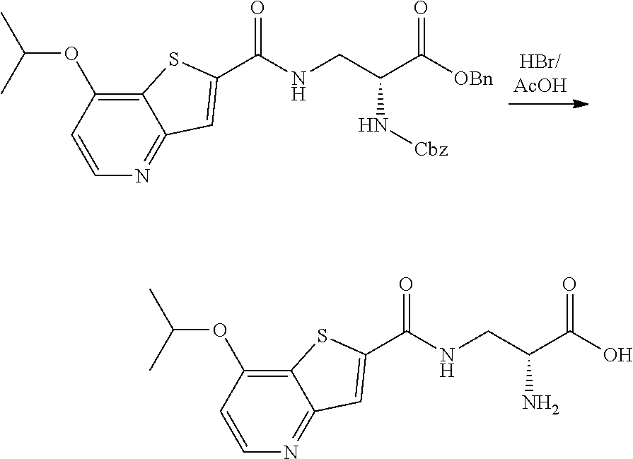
C12=C(OC(C)C)C=CN=C1C=C(C(NCC(C([OBn])=O)N[Cbz])=O)S2.C12=C(OC(C)C)C=CN=C1C=C(C(NCC(C(O)=O)N)=O)S2
